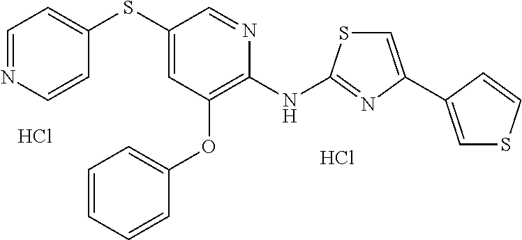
Cl.Cl.C1(SC2=CC(OC3=CC=CC=C3)=C(NC3=NC(C4=CSC=C4)=CS3)N=C2)=CC=NC=C1
